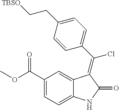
C1(C(OC)=O)=CC=C2C(=C1)C(=C(C1=CC=C(CC[TBSO])C=C1)Cl)C(=O)N2
